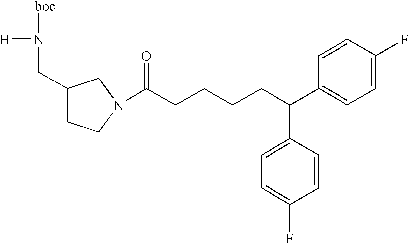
C1(CN([H])[boc])CCN(C(CCCCC(C2=CC=C(F)C=C2)C2=CC=C(F)C=C2)=O)C1
